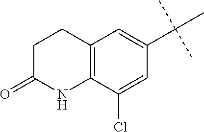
C1C(=O)NC2=C(C1)C=C(C(C)(C)C)C=C2Cl
